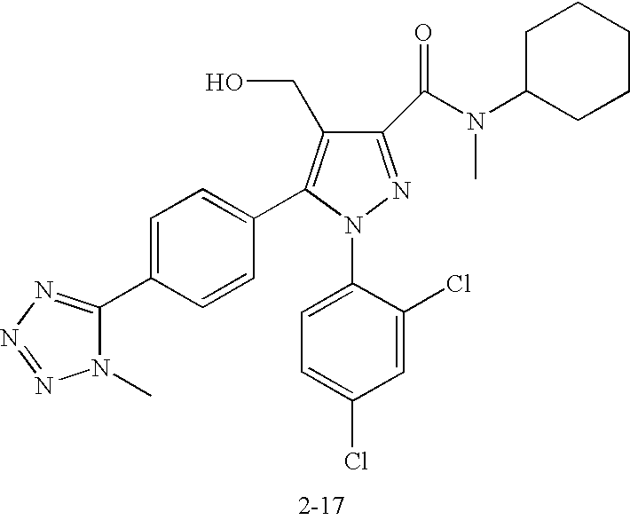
C1(C(N(C2CCCCC2)C)=O)=NN(C2=CC=C(Cl)C=C2Cl)C(C2=CC=C(C3=NN=NN3C)C=C2)=C1CO
